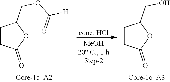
C1CC(=O)OC1COC([H])=O.[conc. HCl].C1CC(=O)OC1CO
